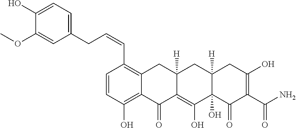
C1=CC(O)=C2C(=C1C=CCC1=CC=C(O)C(OC)=C1)CC1([H])C(=C(O)C3(O)C([H])(C1)CC(O)=C(C(N)=O)C3=O)C2=O
